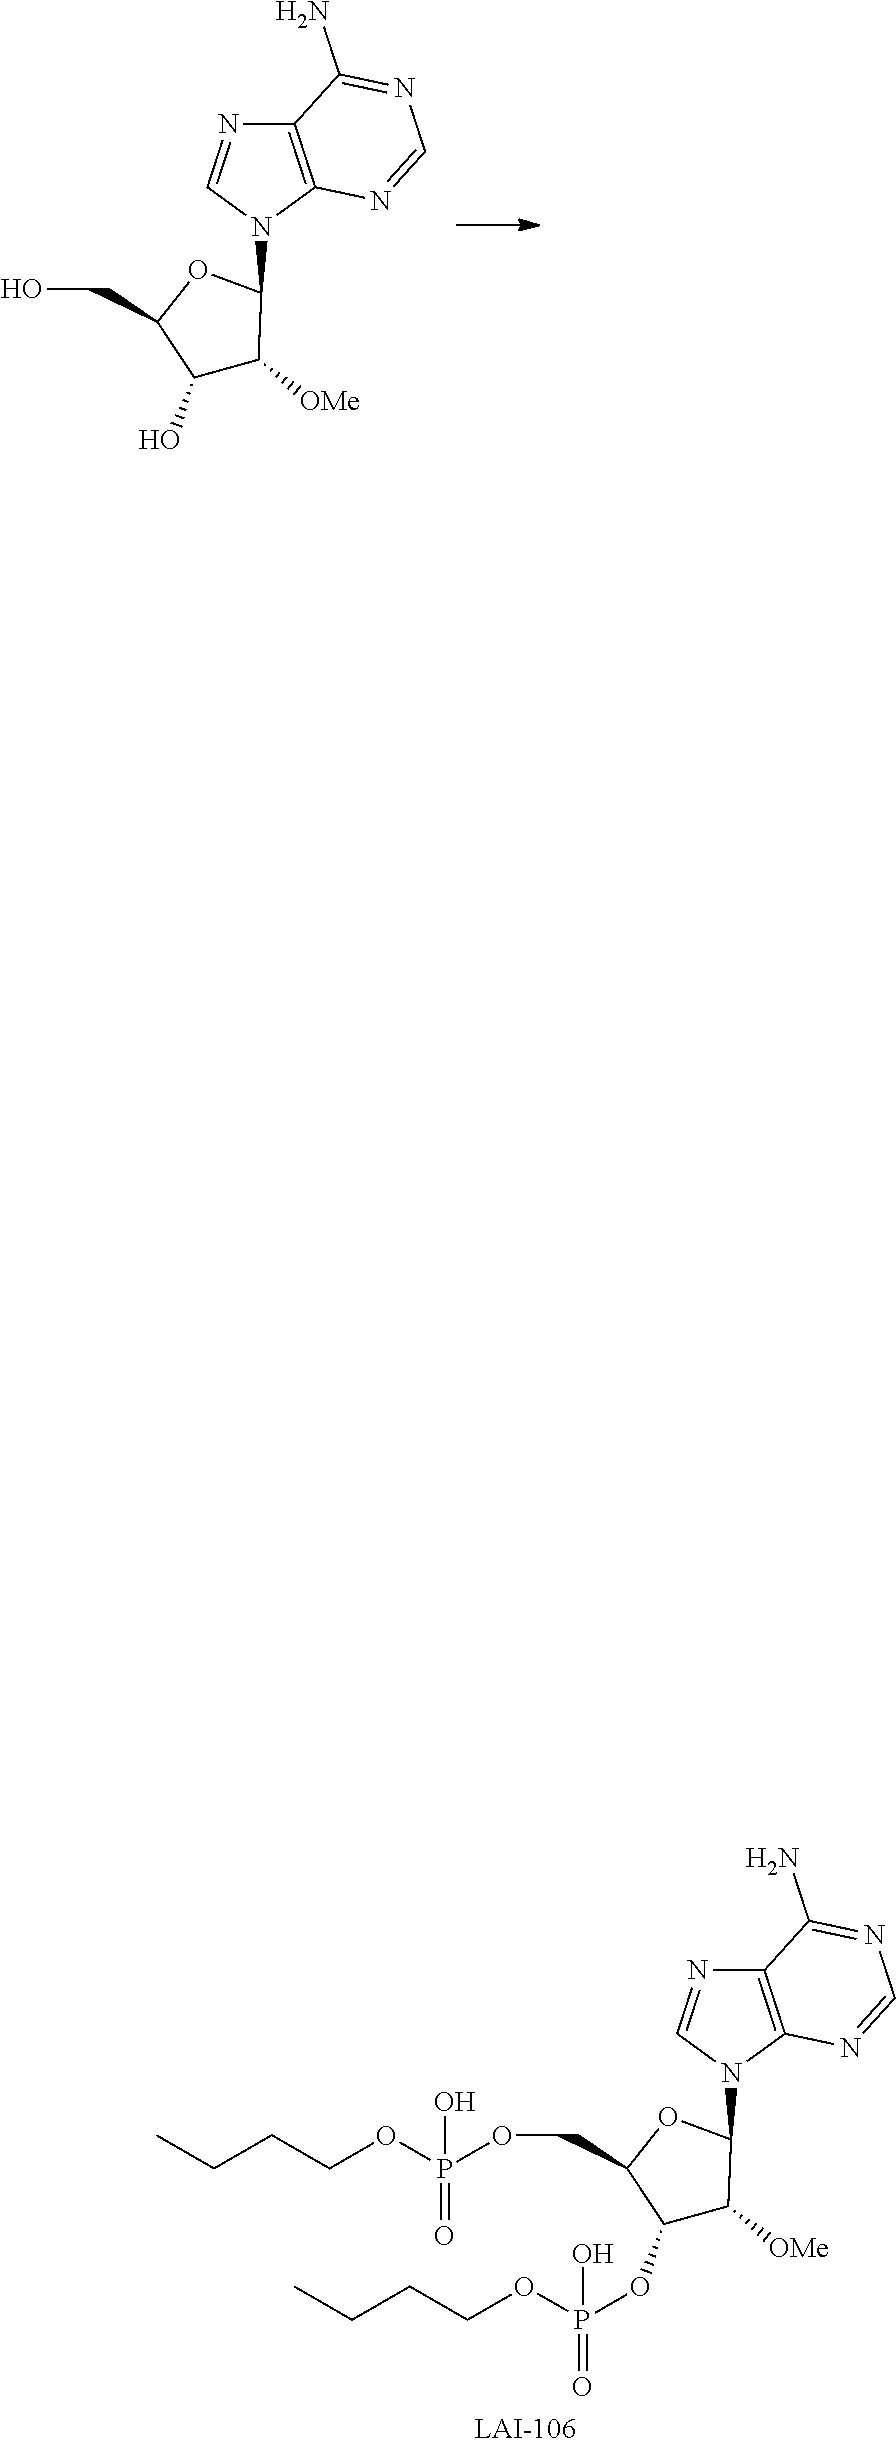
C1([OMe])C(N2C=NC3=C2N=CN=C3N)OC(CO)C1O.C1([OMe])C(N2C=NC3=C2N=CN=C3N)OC(COP(OCCCC)(=O)O)C1OP(OCCCC)(=O)O
